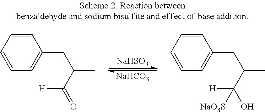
[NaHSO3].[NaHCO3].C1=C(CC(C)C(=O)[H])C=CC=C1.C1=C(CC(C)C(O)([H])[NaO3S])C=CC=C1
